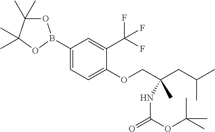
C1(B2OC(C)(C)C(C)(C)O2)=CC=C(OCC(CC(C)C)(NC(=O)OC(C)(C)C)C)C(C(F)(F)F)=C1
